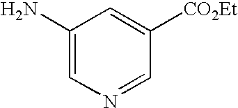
C1(N)=CN=CC([CO2Et])=C1
